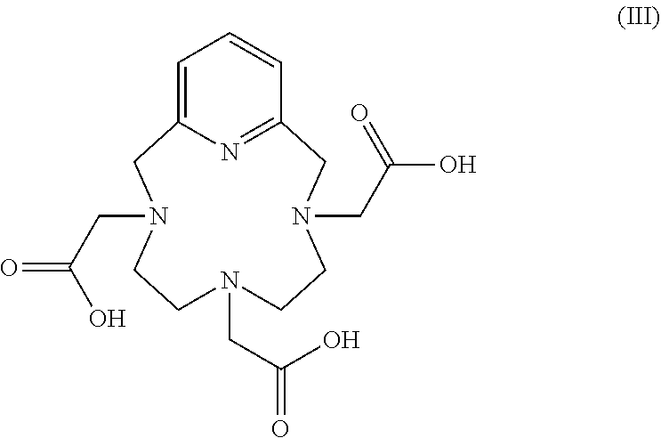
C1=C2N=C(C=C1)CN(CC(O)=O)CCN(CC(=O)O)CCN(CC(O)=O)C2
